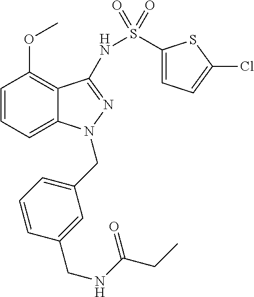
C1=CC=C2C(=C1OC)C(NS(C1=CC=C(Cl)S1)(=O)=O)=NN2CC1=CC=CC(CNC(=O)CC)=C1
